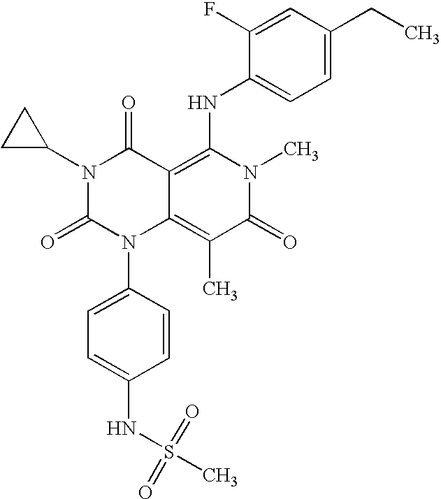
C1=CC(N2C3=C(C)C(=O)N(C)C(NC4=CC=C(CC)C=C4F)=C3C(=O)N(C3CC3)C2=O)=CC=C1NS(=O)(=O)C
